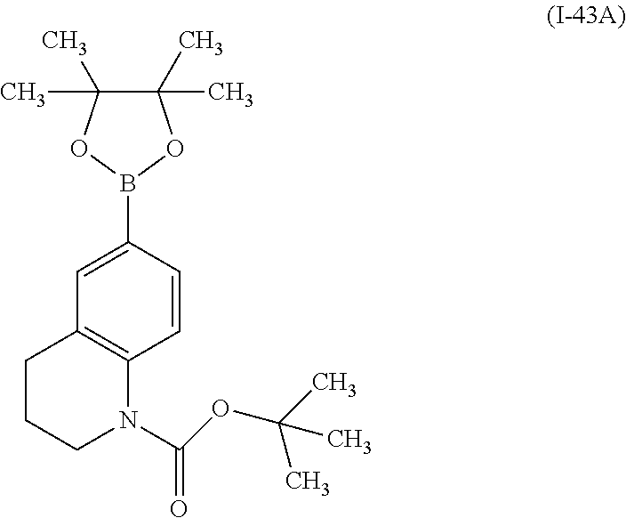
C1(C)(C)C(C)(C)OB(C2=CC3=C(C=C2)N(C(OC(C)(C)C)=O)CCC3)O1
